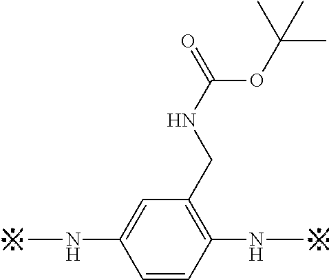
C1=CC(NC)=C(CNC(=O)OC(C)(C)C)C=C1NC
